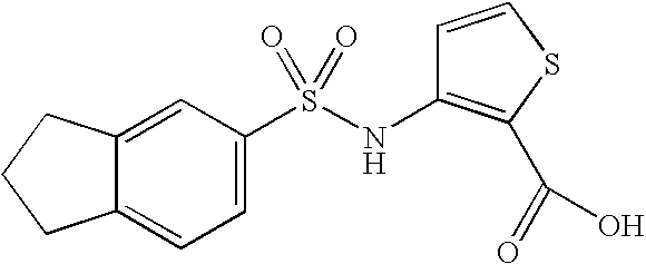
C12=CC(S(NC3=C(C(=O)O)SC=C3)(=O)=O)=CC=C1CCC2
